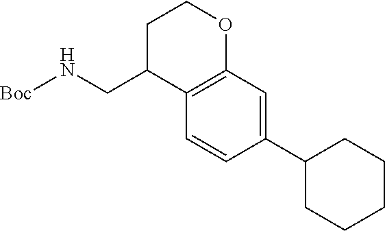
C(C1C2=C(OCC1)C=C(C1CCCCC1)C=C2)N[Boc]
